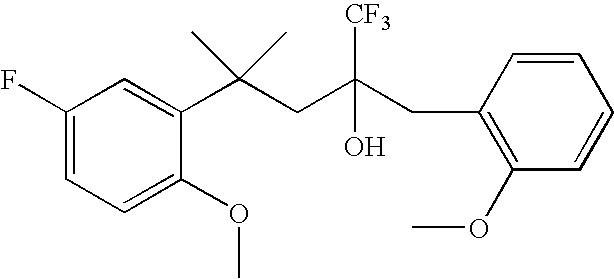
C1=C(OC)C(C(CC(CC2=C(OC)C=CC=C2)(O)[CF3])(C)C)=CC(F)=C1
